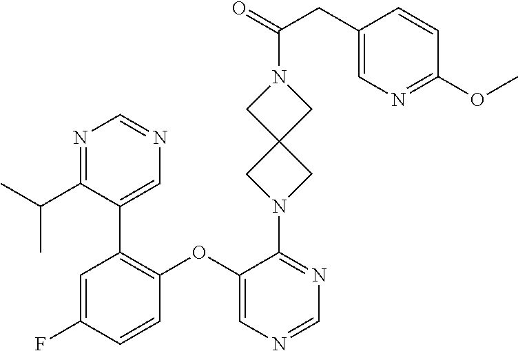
C1=C(F)C=CC(OC2=CN=CN=C2N2CC3(C2)CN(C(=O)CC2=CN=C(OC)C=C2)C3)=C1C1=CN=CN=C1C(C)C
